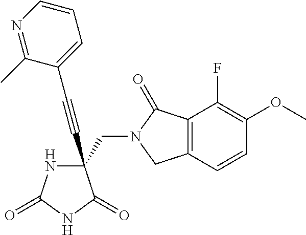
C(#CC1(CN2C(=O)C3=C(C2)C=CC(OC)=C3F)NC(=O)NC1=O)C1=CC=CN=C1C
